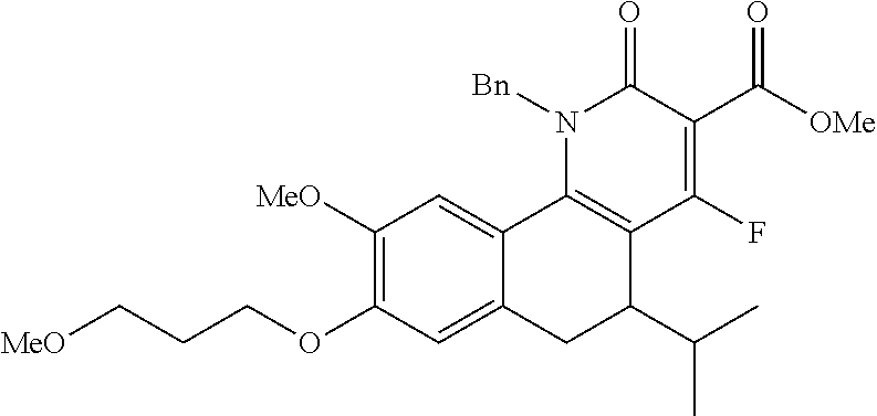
[MeO]CCCOC1=C([MeO])C=C2C(=C1)CC(C(C)C)C1=C2N([Bn])C(=O)C(C(=O)[OMe])=C1F
